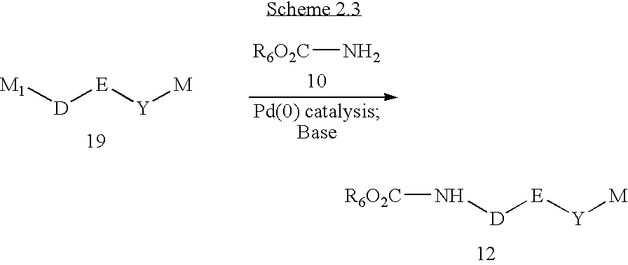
[R6O2C]N.[M1][D][E][Y][M].N([D][E][Y][M])[R6O2C]
